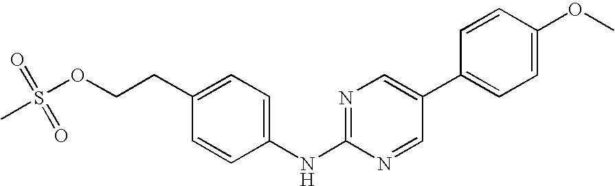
C1(CCOS(=O)(=O)C)=CC=C(NC2=NC=C(C3=CC=C(OC)C=C3)C=N2)C=C1
